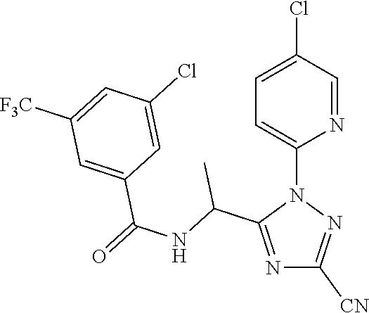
N1=C(C(NC(=O)C2=CC([F3C])=CC(Cl)=C2)C)N(C2=CC=C(Cl)C=N2)N=C1[CN]
